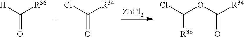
C(=O)([H])[R36].C(=O)(Cl)[R34].[ZnCl2].C([R36])(Cl)OC([R34])=O
